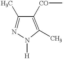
C1(C)=NN([H])C(C)=C1[CO]C
